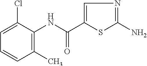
C1(C)=C(NC(=O)C2=CN=C(N)S2)C(Cl)=CC=C1
